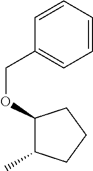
C1(OCC2=CC=CC=C2)C(C)CCC1
